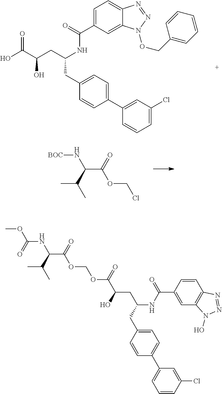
C1=C(C(=O)NC(CC(C(O)=O)O)CC2=CC=C(C3=CC(Cl)=CC=C3)C=C2)C=C2C(=C1)N=NN2OCC1=CC=CC=C1.[BOC]NC(C(OCCl)=O)C(C)C.COC(NC(C(OCOC(C(CC(NC(C1=CC2=C(C=C1)N=NN2O)=O)CC1=CC=C(C2=CC=CC(Cl)=C2)C=C1)O)=O)=O)C(C)C)=O
